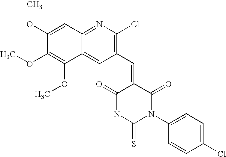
C1(OC)=CC2=NC(Cl)=C(C=C3C(=O)NC(=S)N(C4=CC=C(Cl)C=C4)C3=O)C=C2C(OC)=C1OC
